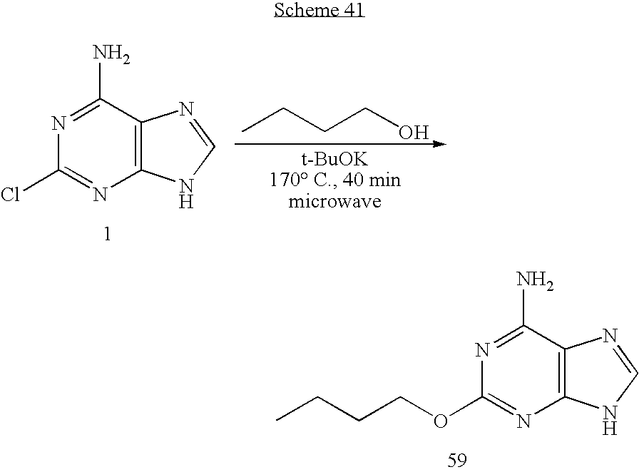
C12=C(C(N)=NC(Cl)=N1)N=CN2.CCCCO.C12=C(C(N)=NC(OCCCC)=N1)N=CN2
